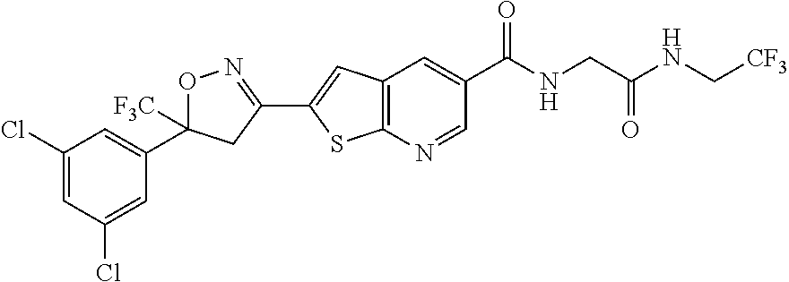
C12=C(C=C(C(NCC(NC[CF3])=O)=O)C=N1)C=C(C1=NOC(C3=CC(Cl)=CC(Cl)=C3)([F3C])C1)S2
